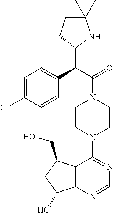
C(C(=O)N1CCN(C2=NC=NC3=C2C(CO)CC3O)CC1)(C1NC(C)(C)CC1)C1=CC=C(Cl)C=C1
